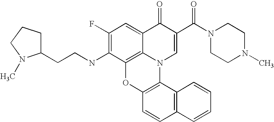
C1(F)=C(NCCC2CCCN2C)C2=C3C(=C1)C(=O)C(C(N1CCN(C)CC1)=O)=CN3C1=C(O2)C=CC2=C1C=CC=C2
